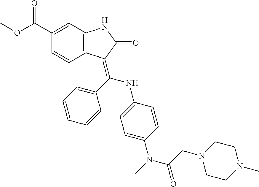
C1(C(OC)=O)=CC2=C(C=C1)C(=C(C1=CC=CC=C1)NC1=CC=C(N(C)C(CN3CCN(C)CC3)=O)C=C1)C(=O)N2
